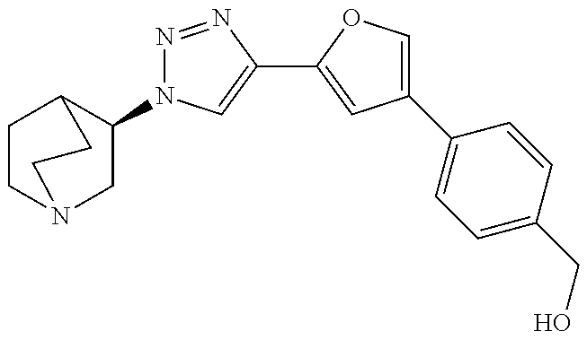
C1(N2N=NC(C3=CC(C4=CC=C(CO)C=C4)=CO3)=C2)CN2CCC1CC2
